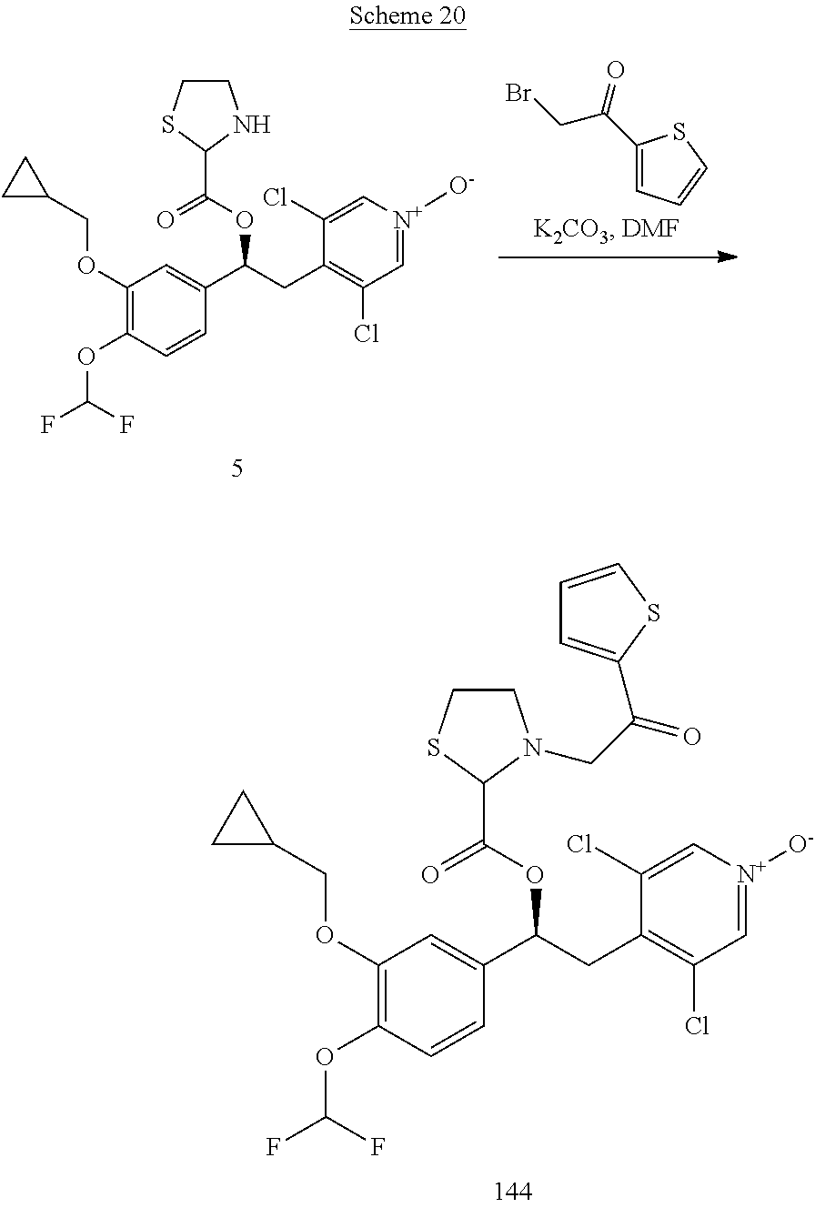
C1(OCC2CC2)=C(OC(F)F)C=CC(C(CC2=C(Cl)C=[N+]([O-])C=C2Cl)OC(C2NCCS2)=O)=C1.C1(C(=O)CBr)=CC=CS1.C1(OCC2CC2)=C(OC(F)F)C=CC(C(CC2=C(Cl)C=[N+]([O-])C=C2Cl)OC(C2N(CC(=O)C3=CC=CS3)CCS2)=O)=C1
